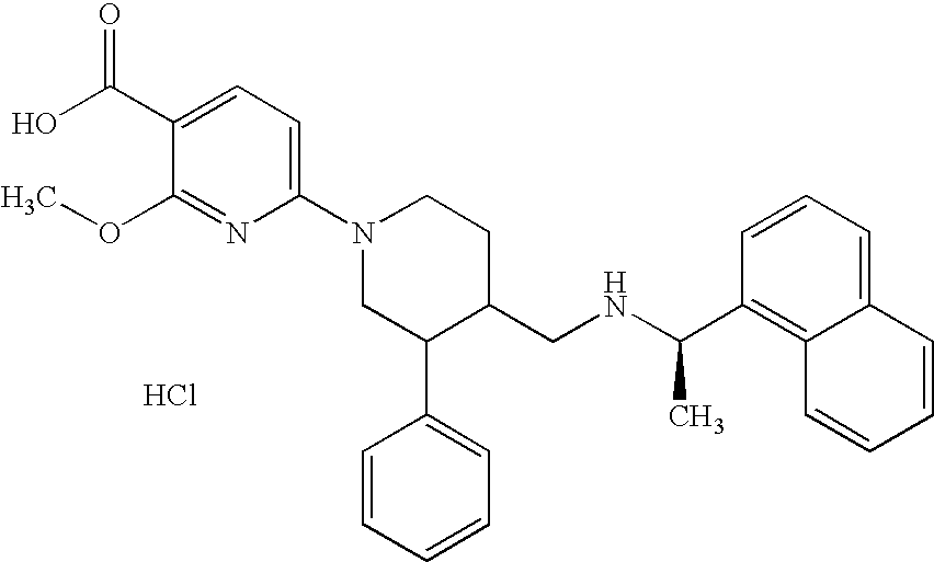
Cl.C1(N2CC(C3=CC=CC=C3)C(CNC(C3=C4C(=CC=C3)C=CC=C4)C)CC2)=CC=C(C(O)=O)C(OC)=N1
